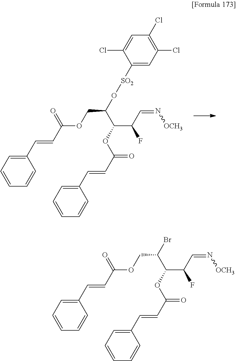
C1(C=CC(=O)OCC(Br)C(OC(=O)C=CC2=CC=CC=C2)C(C=N[OCH3])F)=CC=CC=C1.C1(C=CC(=O)OCC(O[SO2]C2=CC(Cl)=C(Cl)C=C2Cl)C(OC(=O)C=CC2=CC=CC=C2)C(C=N[OCH3])F)=CC=CC=C1
